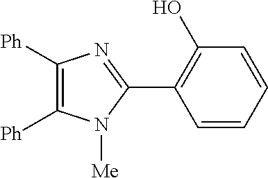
C1([Ph])=C([Ph])N([Me])C(C2=C(O)C=CC=C2)=N1
